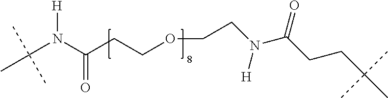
C(N(C(CCOCCN([H])C(=O)CCC(C)(C)C)=O)[H])(C)(C)C
